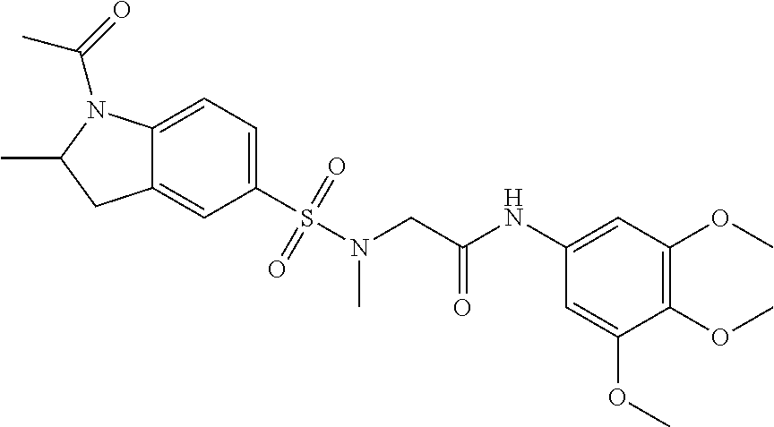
C12=CC=C(S(N(CC(NC3=CC(OC)=C(OC)C(OC)=C3)=O)C)(=O)=O)C=C1CC(C)N2C(=O)C
